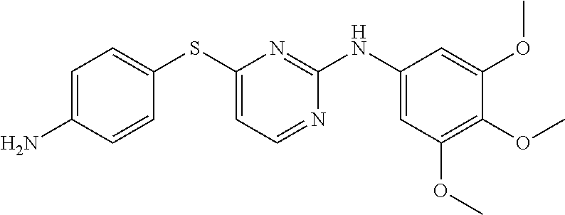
C1=C(N)C=CC(SC2=CC=NC(NC3=CC(OC)=C(OC)C(OC)=C3)=N2)=C1
